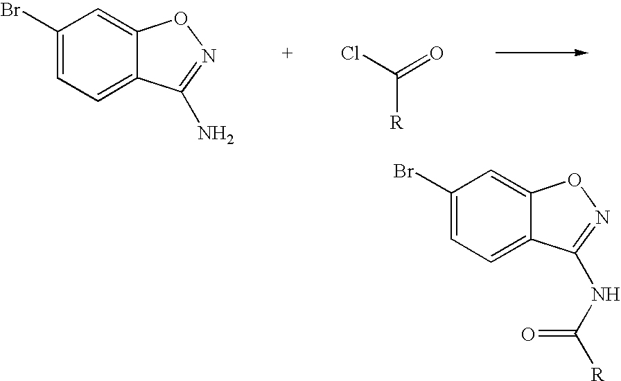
C1(Br)=CC=C2C(=C1)ON=C2N.ClC(=O)[R].C1(Br)=CC=C2C(=C1)ON=C2NC([R])=O
